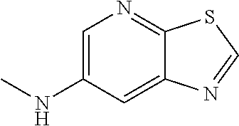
C1=C(NC)C=C2C(=N1)SC=N2
